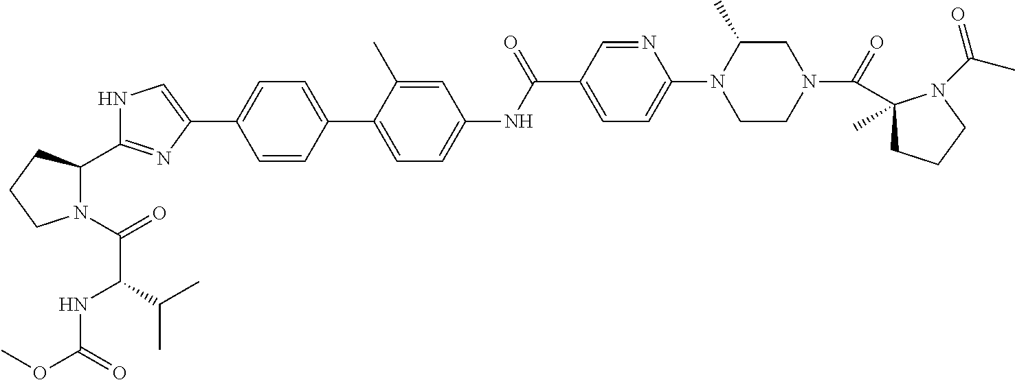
C1=CC(C2=CC=C(NC(C3=CC=C(N4CCN(C(=O)C5(C)CCCN5C(C)=O)CC4C)N=C3)=O)C=C2C)=CC=C1C1=CNC(C2N(C(=O)C(NC(OC)=O)C(C)C)CCC2)=N1
